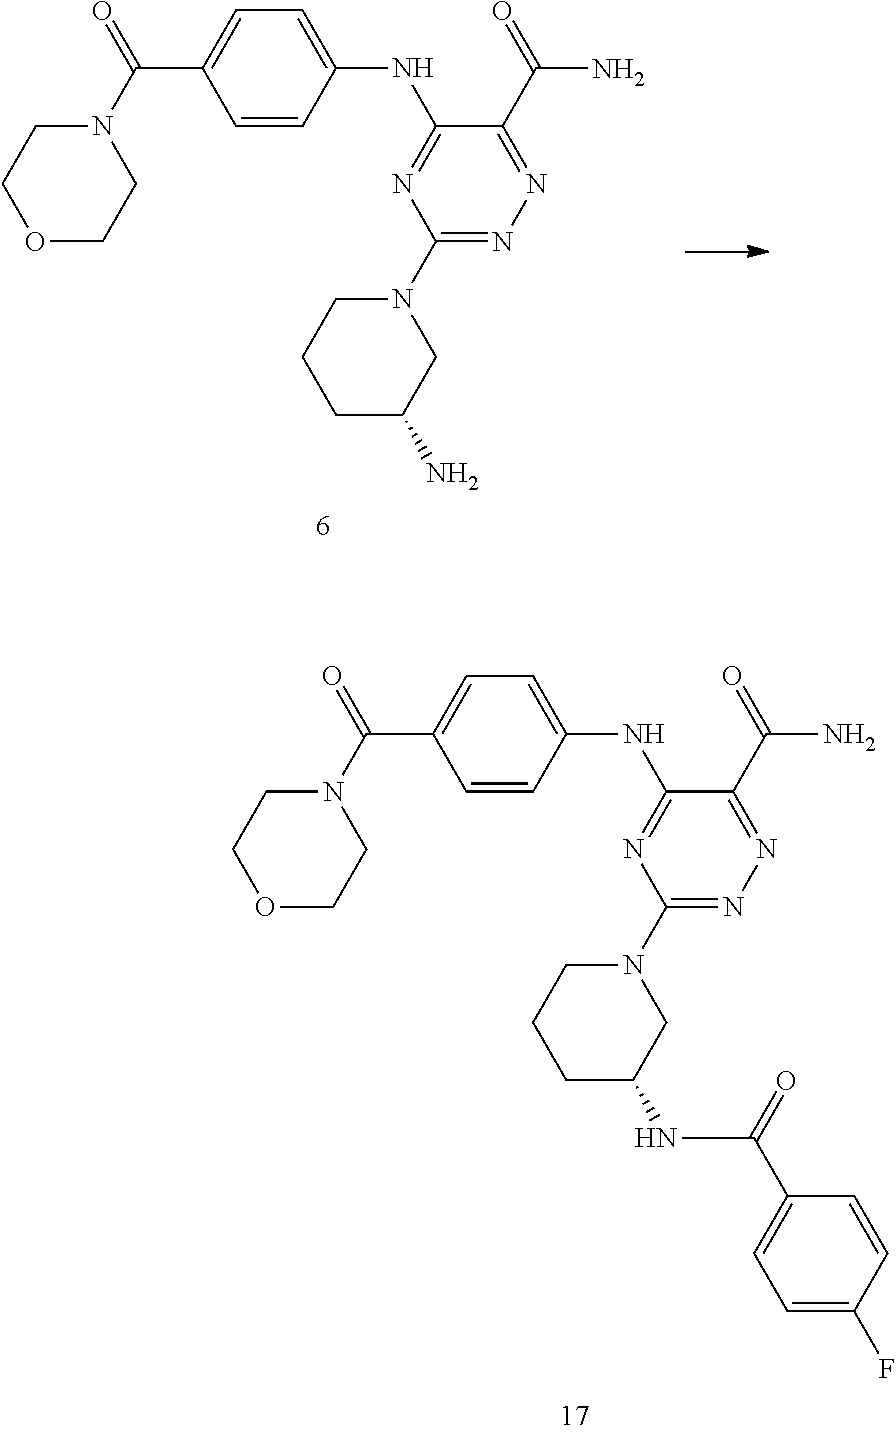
O1CCN(C(C2=CC=C(NC3=NC(N4CCCC(N)C4)=NN=C3C(N)=O)C=C2)=O)CC1.O1CCN(C(C2=CC=C(NC3=NC(N4CCCC(NC(C5=CC=C(F)C=C5)=O)C4)=NN=C3C(N)=O)C=C2)=O)CC1
